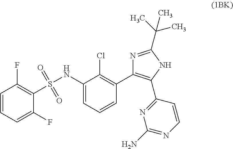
C1=CC=C(F)C(S(NC2=CC=CC(C3=C(C4=NC(N)=NC=C4)NC(C(C)(C)C)=N3)=C2Cl)(=O)=O)=C1F
